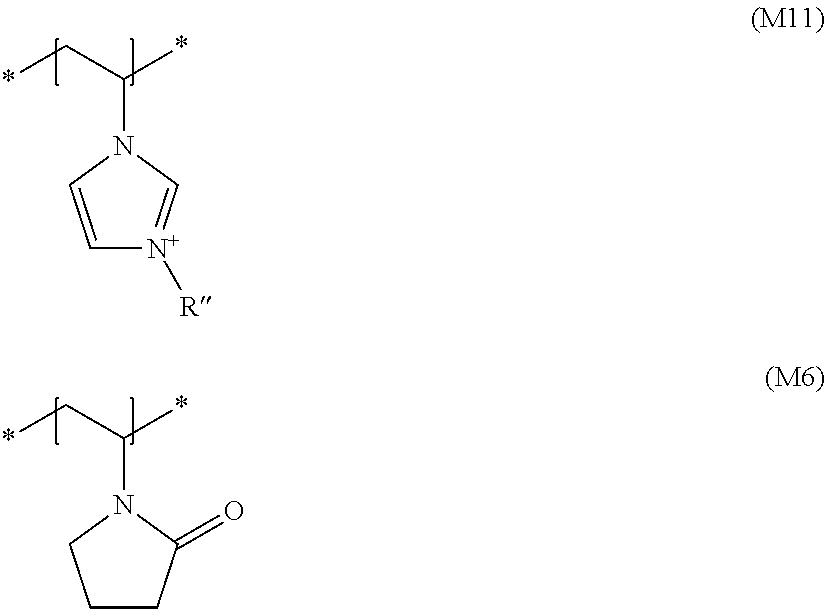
*CC(*)N1C=[N+]([R])C=C1.*CC(*)N1C(=O)CCC1
